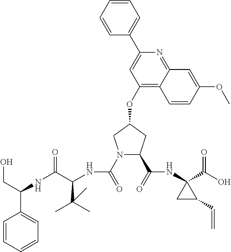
C1=C(C2=CC(OC3CN(C(=O)NC(C(NC(C4=CC=CC=C4)CO)=O)C(C)(C)C)C(C(=O)NC4(C(O)=O)CC4C=C)C3)=C3C(=N2)C=C(OC)C=C3)C=CC=C1
